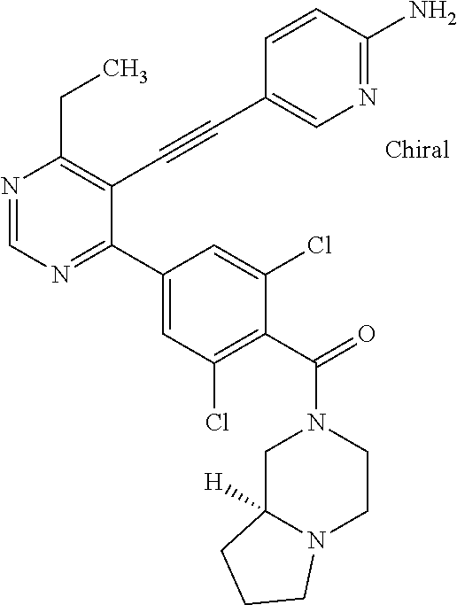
N1=CN=C(C2=CC(Cl)=C(C(N3CC4([H])N(CC3)CCC4)=O)C(Cl)=C2)C(C#CC2=CN=C(N)C=C2)=C1CC
